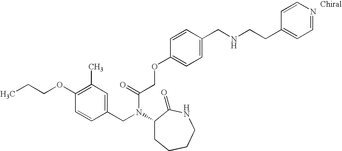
C1(OCCC)=C(C)C=C(CN(C2CCCCNC2=O)C(COC2=CC=C(CNCCC3=CC=NC=C3)C=C2)=O)C=C1
